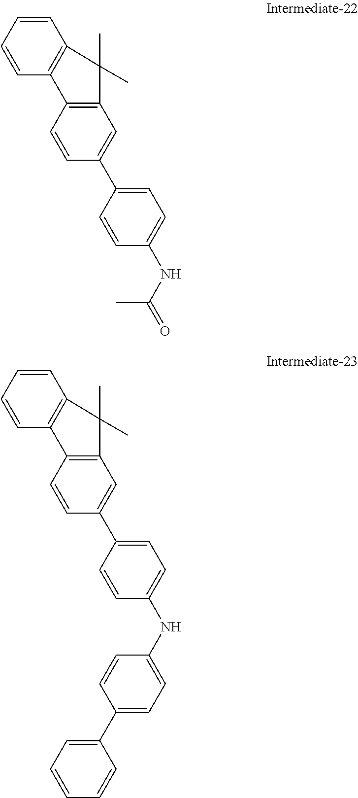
C1=C(C2=CC=C(NC(C)=O)C=C2)C=CC2=C1C(C)(C)C1=C2C=CC=C1.C1=C(C2=CC=C(NC3=CC=C(C4=CC=CC=C4)C=C3)C=C2)C=CC2=C1C(C)(C)C1=C2C=CC=C1
